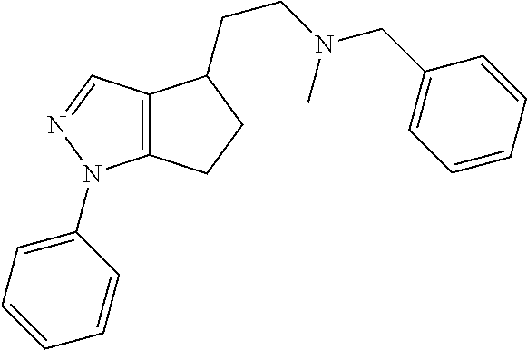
C12=C(C=NN1C1=CC=CC=C1)C(CCN(CC1=CC=CC=C1)C)CC2
